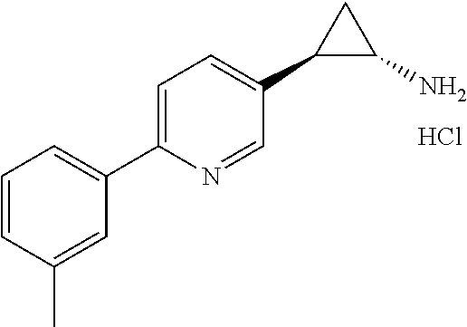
C1=CC(C)=CC(C2=CC=C(C3C(N)C3)C=N2)=C1.Cl
